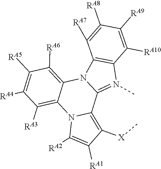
C1([RA6])=C2N3C(=N(C)C4=C3C([RA7])=C([RA8])C([RA9])=C4[RA10])C3=C([X]C)C([RA1])=C([RA2])N3C2=C([RA3])C([RA4])=C1[RA5]
